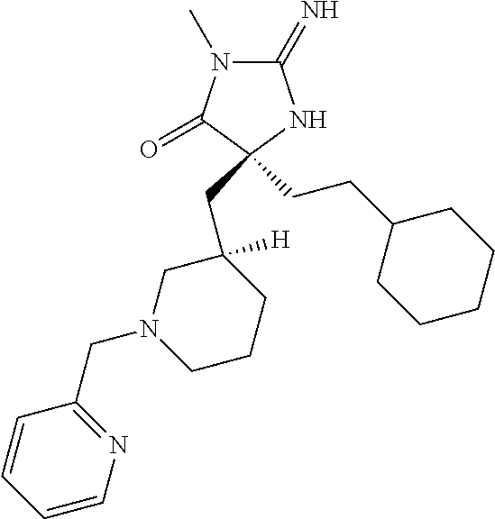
C1(=N)N(C)C(=O)C(CC2([H])CN(CC3=NC=CC=C3)CCC2)(CCC2CCCCC2)N1
